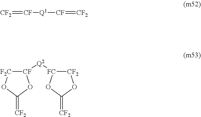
[CF2]=[CF][Q1][CF]=[CF2].[CF]1([Q2][FC]2[CF2]OC(=[CF2])O2)[F2C]OC(=[CF2])O1
